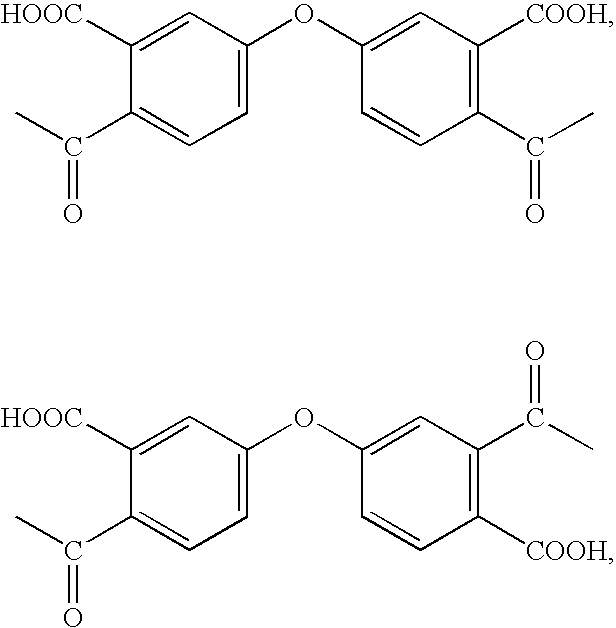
C1=C(OC2=CC([COOH])=C(C(C)=O)C=C2)C=C([HOOC])C(C(C)=O)=C1.C1=C(OC2=CC(C(=O)C)=C([COOH])C=C2)C=C([HOOC])C(C(C)=O)=C1
